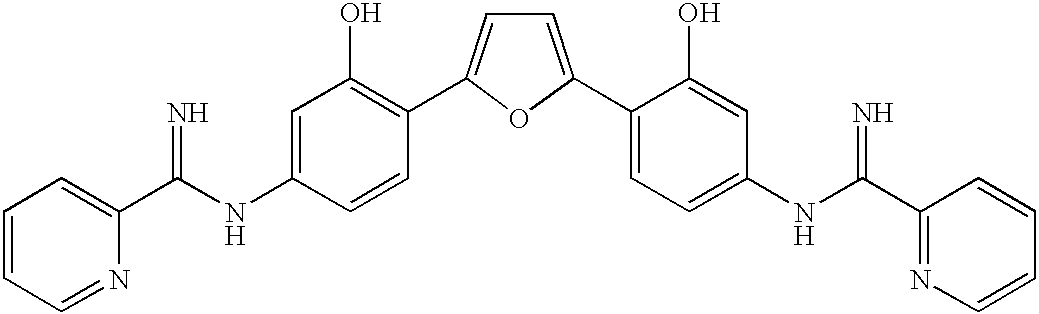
C1=C(C2=CC=C(NC(C3=NC=CC=C3)=N)C=C2O)OC(C2=C(O)C=C(NC(C3=CC=CC=N3)=N)C=C2)=C1
